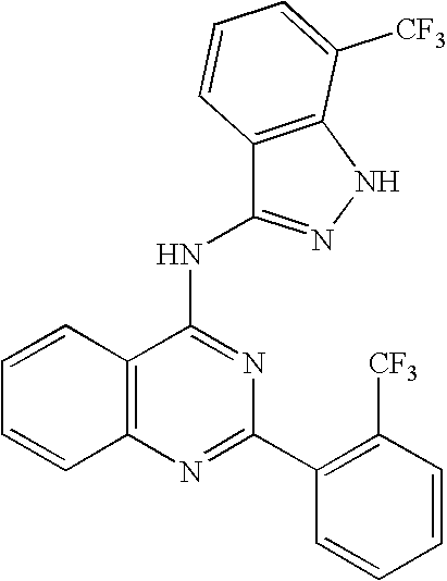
C12=C(N=C(C3=C([CF3])C=CC=C3)N=C1NC1=NNC3=C1C=CC=C3[CF3])C=CC=C2
